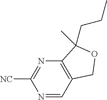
N1=CC2=C(N=C1[NC])C(C)(CCC)OC2
